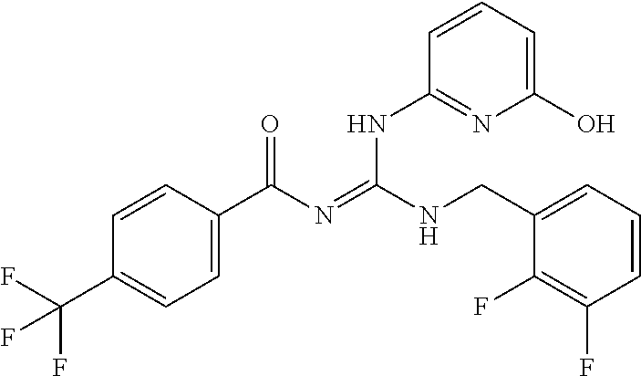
C1=CC(C(N=C(NCC2=CC=CC(F)=C2F)NC2=NC(O)=CC=C2)=O)=CC=C1C(F)(F)F
